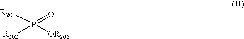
[R201]P(=O)([R202])[OR206]
